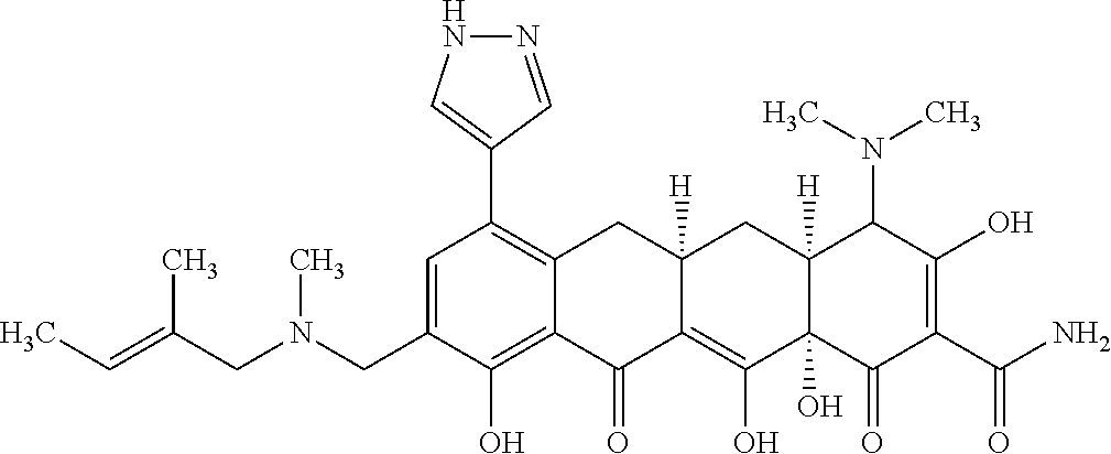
C1=C(CN(CC(=CC)C)C)C(O)=C2C(=C1C1=CNN=C1)CC1([H])C(=C(O)C3(O)C([H])(C1)C(N(C)C)C(O)=C(C(N)=O)C3=O)C2=O
